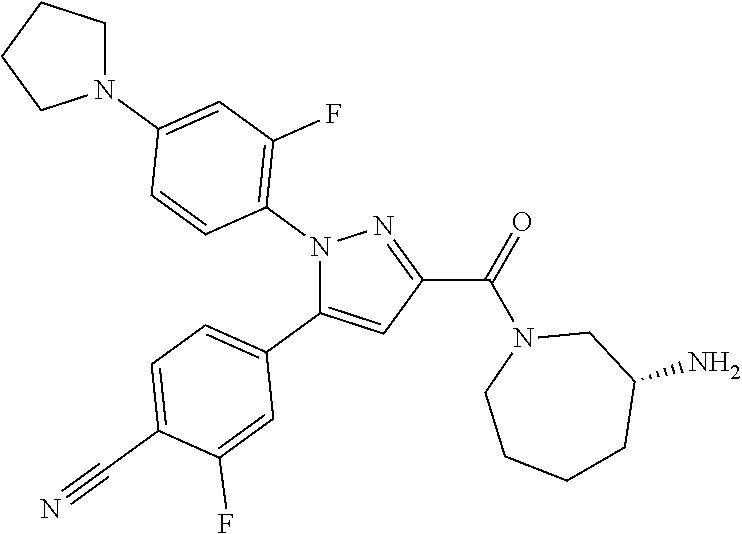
C1=C(C#N)C(F)=CC(C2=CC(C(=O)N3CCCCC(N)C3)=NN2C2=C(F)C=C(N3CCCC3)C=C2)=C1
